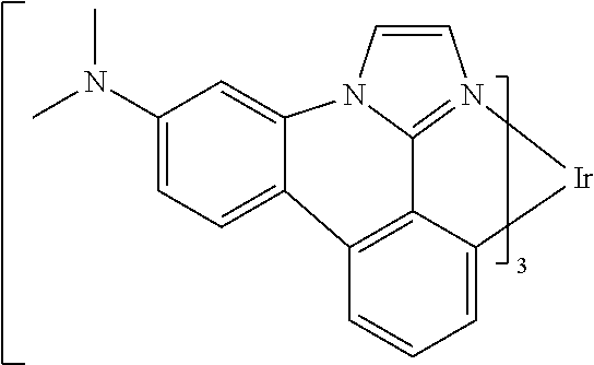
C1(N(C)C)=CC=C2C3=C4C5=N(C=CN5C2=C1)[Ir]C4=CC=C3
